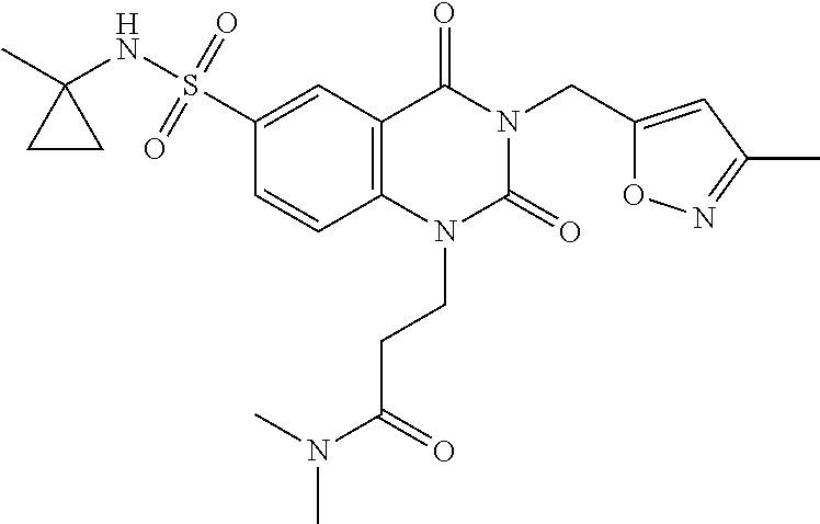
CC1(NS(=O)(=O)C2=CC3=C(C=C2)N(CCC(N(C)C)=O)C(=O)N(CC2=CC(C)=NO2)C3=O)CC1
